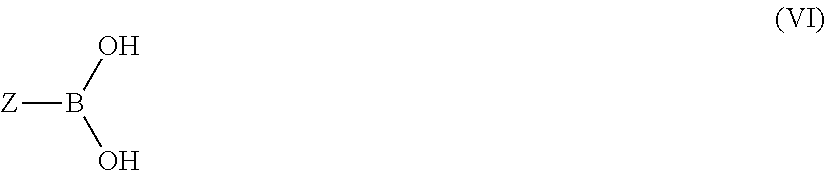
[Z]B(O)O
